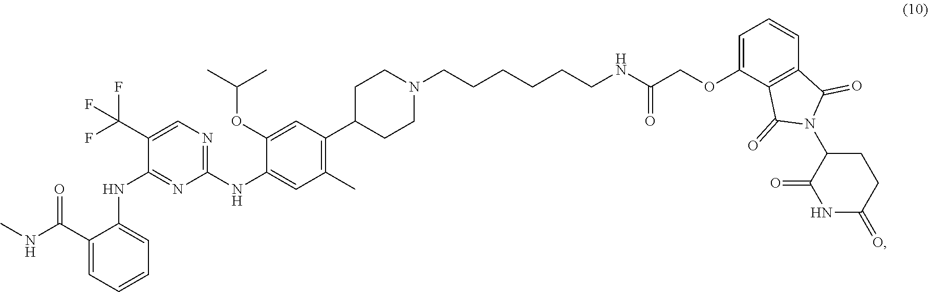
C1C(C2=C(C)C=C(NC3=NC=C(C(F)(F)F)C(NC4=CC=CC=C4C(NC)=O)=N3)C(OC(C)C)=C2)CCN(CCCCCCNC(COC2=CC=CC3=C2C(=O)N(C2C(=O)NC(=O)CC2)C3=O)=O)C1
